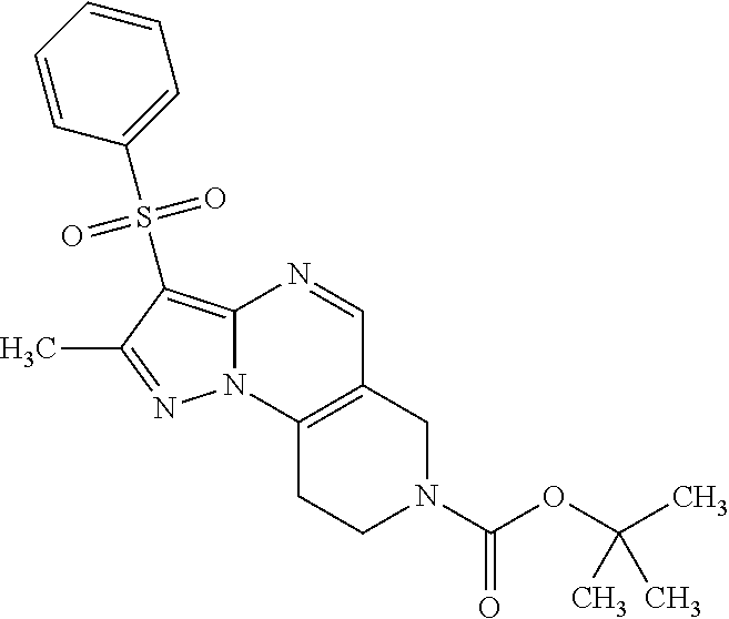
C12=C(S(C3=CC=CC=C3)(=O)=O)C(C)=NN1C1=C(C=N2)CN(C(=O)OC(C)(C)C)CC1
